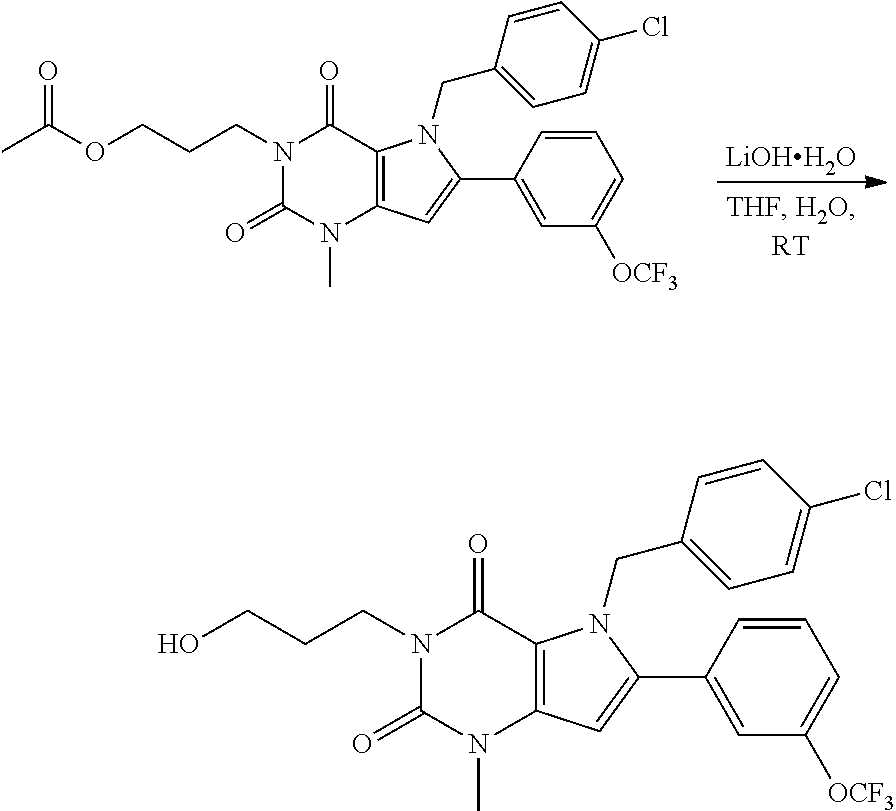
[LiOHH2O].N1(CCCOC(C)=O)C(=O)N(C)C2=C(C1=O)N(CC1=CC=C(Cl)C=C1)C(C1=CC([OCF3])=CC=C1)=C2.N1(CCCO)C(=O)N(C)C2=C(C1=O)N(CC1=CC=C(Cl)C=C1)C(C1=CC([OCF3])=CC=C1)=C2
